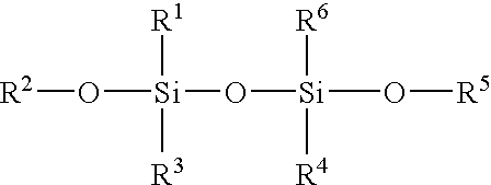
O([Si](O[Si](O[R5])([R6])[R4])([R1])[R3])[R2]
